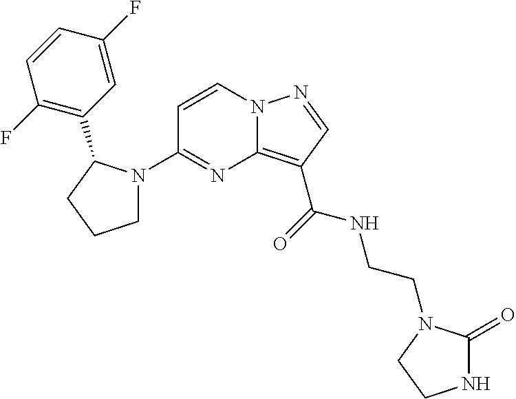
C12=C(C(=O)NCCN3C(=O)NCC3)C=NN1C=CC(N1CCCC1C1=C(F)C=CC(F)=C1)=N2
